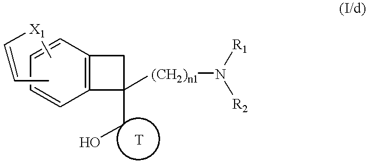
C12=C(C=CC=C1)CC2(CO)[(CH2)n1]N([R1])[R2].C[X1]C=CC
